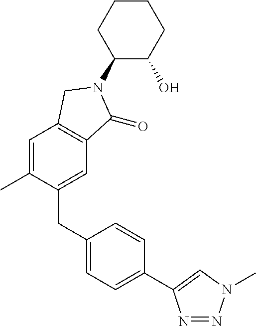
C1(N2C(=O)C3=C(C=C(C)C(CC4=CC=C(C5=CN(C)N=N5)C=C4)=C3)C2)C(O)CCCC1
